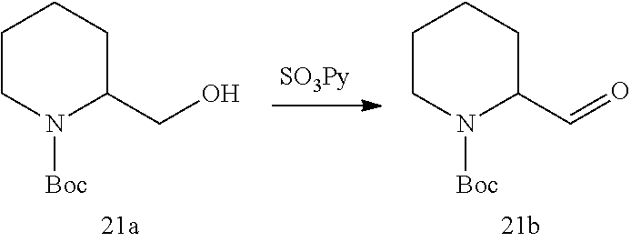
C1CN([Boc])C(C=O)CC1.C1CN([Boc])C(CO)CC1
